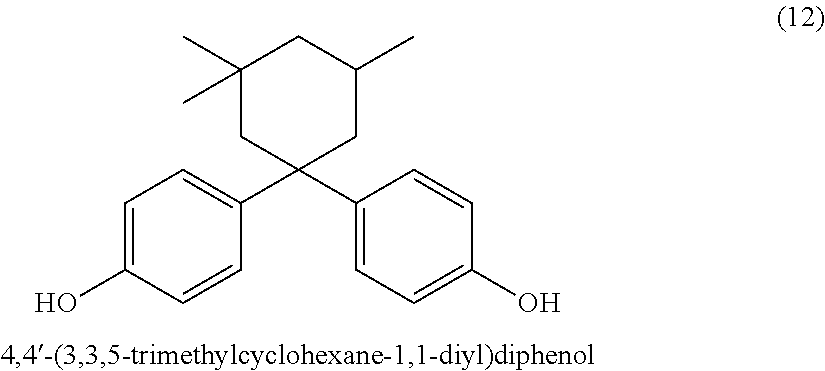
C1=C(O)C=CC(C2(C3=CC=C(O)C=C3)CC(C)CC(C)(C)C2)=C1
